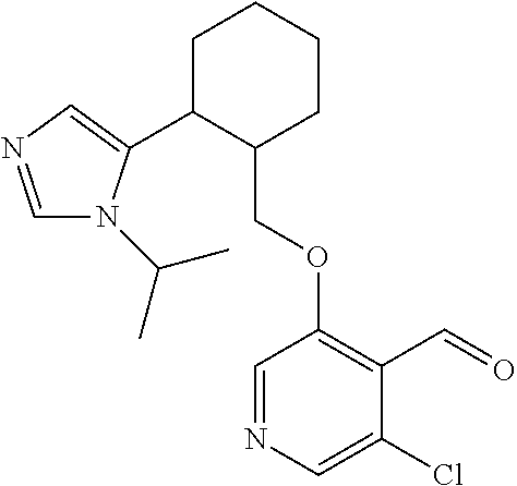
C1C(C2=CN=CN2C(C)C)C(COC2=C(C=O)C(Cl)=CN=C2)CCC1
